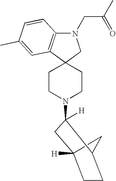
C12(CCN(C3([H])CC4([H])CCC3C4)CC1)CN(CC(C)=O)C1=C2C=C(C)C=C1
